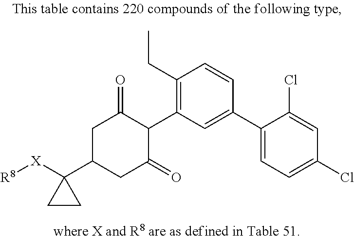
C1([X][R8])(C2CC(=O)C(C3=C(CC)C=CC(C4=CC=C(Cl)C=C4Cl)=C3)C(=O)C2)CC1
